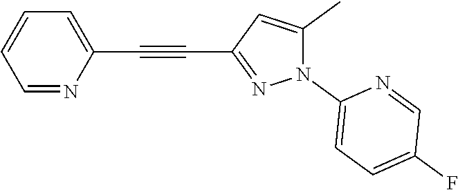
C1=NC(C#CC2=NN(C3=CC=C(F)C=N3)C(C)=C2)=CC=C1
